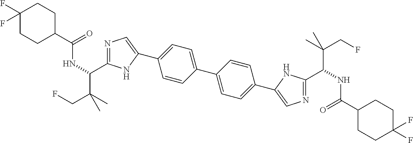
C1=CC(C2=CC=C(C3=CN=C(C(C(C)(CF)C)NC(=O)C4CCC(F)(F)CC4)N3)C=C2)=CC=C1C1=CN=C(C(C(C)(CF)C)NC(C2CCC(F)(F)CC2)=O)N1
